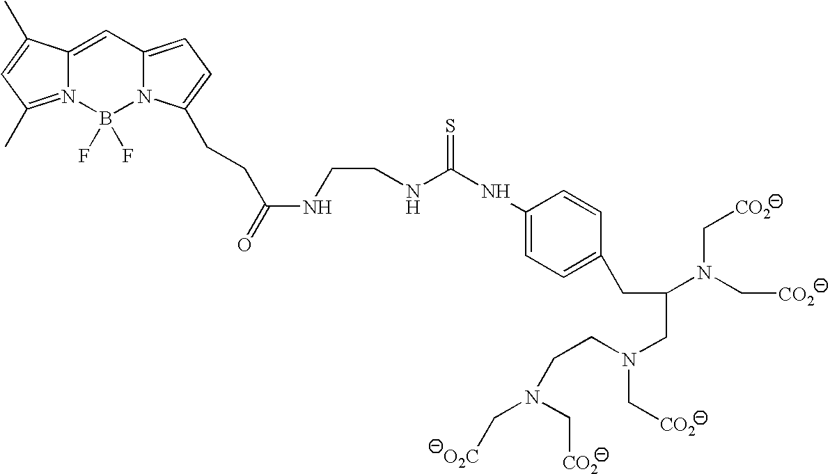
C(NC(NC1=CC=C(CC(N(C[CO2])C[CO2])CN(CCN(C[CO2])C[O2C])C[CO2])C=C1)=S)CNC(=O)CCC1=CC=C2N1B(F)(F)N1=C(C)C=C(C)C1=C2
